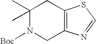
C1(C)(C)N([Boc])CC2=C(C1)SC=N2
